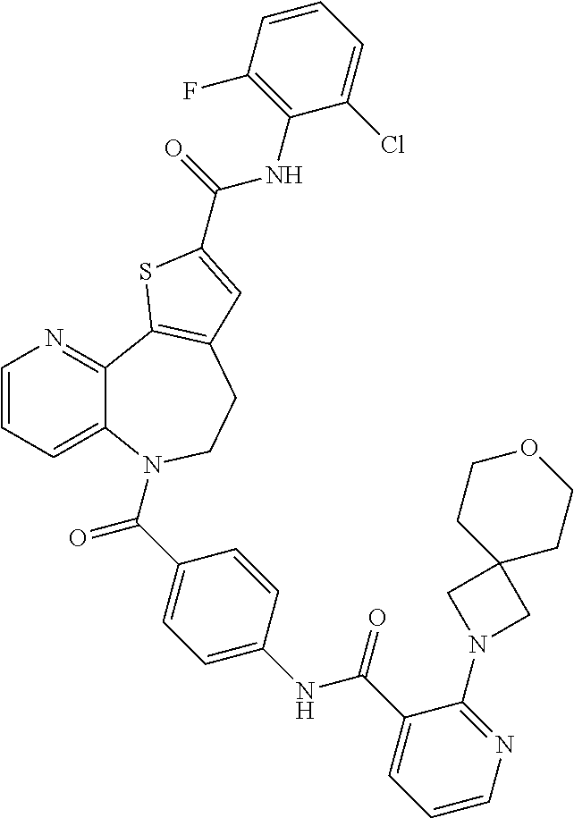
C1=CC=C2C(=N1)C1=C(CCN2C(C2=CC=C(NC(C3=CC=CN=C3N3CC4(C3)CCOCC4)=O)C=C2)=O)C=C(C(=O)NC2=C(F)C=CC=C2Cl)S1
